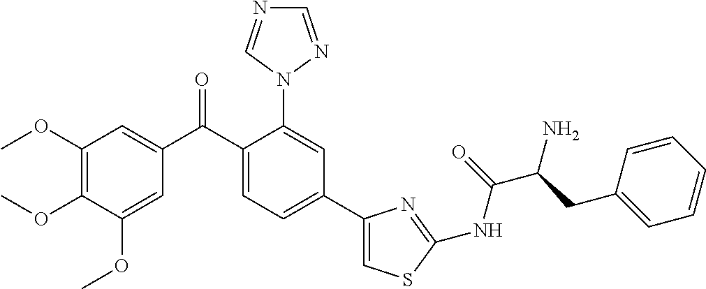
COC1=C(OC)C(OC)=CC(C(C2=CC=C(C3=CSC(NC(C(CC4=CC=CC=C4)N)=O)=N3)C=C2N2C=NC=N2)=O)=C1
